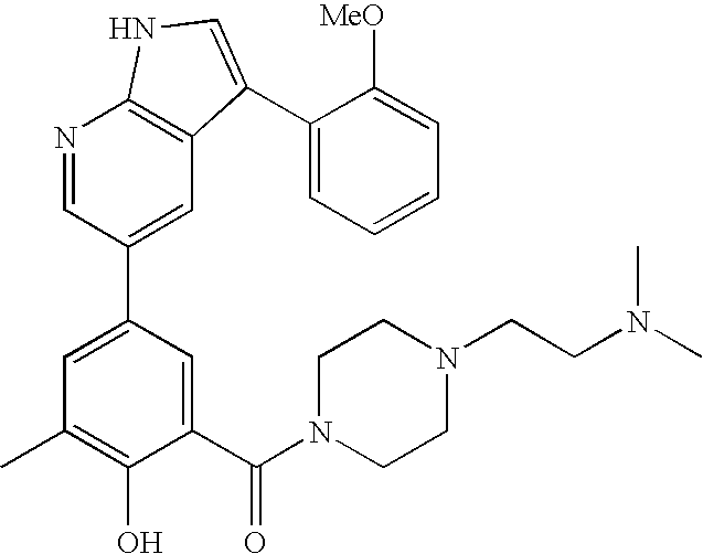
N1=CC(C2=CC(C)=C(O)C(C(N3CCN(CCN(C)C)CC3)=O)=C2)=CC2=C1NC=C2C1=CC=CC=C1[MeO]
